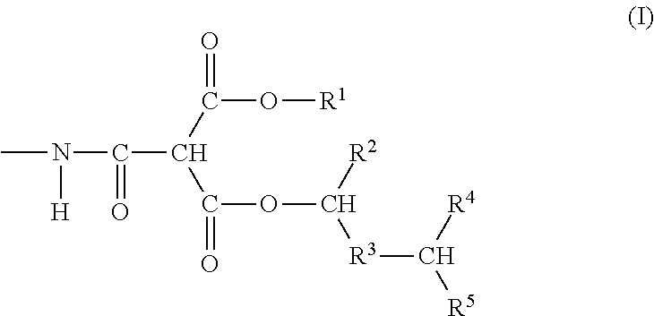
CN([H])C(C(C(O[R1])=O)C(OC([R3]C([R5])[R4])[R2])=O)=O
